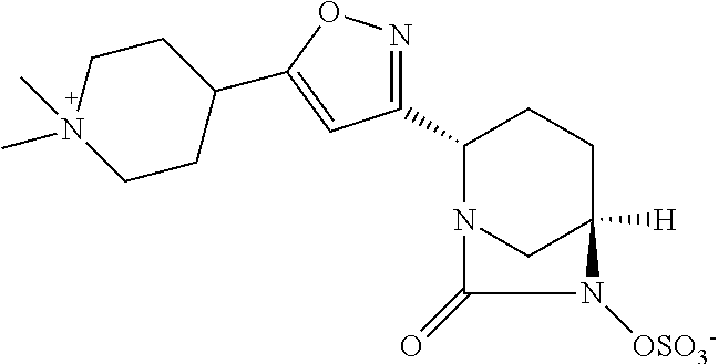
N1=C(C2N3CC([H])(CC2)N([OSO3-])C3=O)C=C(C2CCN(C)(C)CC2)O1
